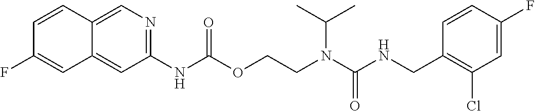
C1=CC(CNC(N(CCOC(NC2=NC=C3C(=C2)C=C(F)C=C3)=O)C(C)C)=O)=C(Cl)C=C1F
